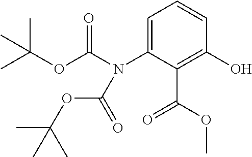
C1=C(N(C(OC(C)(C)C)=O)C(=O)OC(C)(C)C)C(C(OC)=O)=C(O)C=C1
